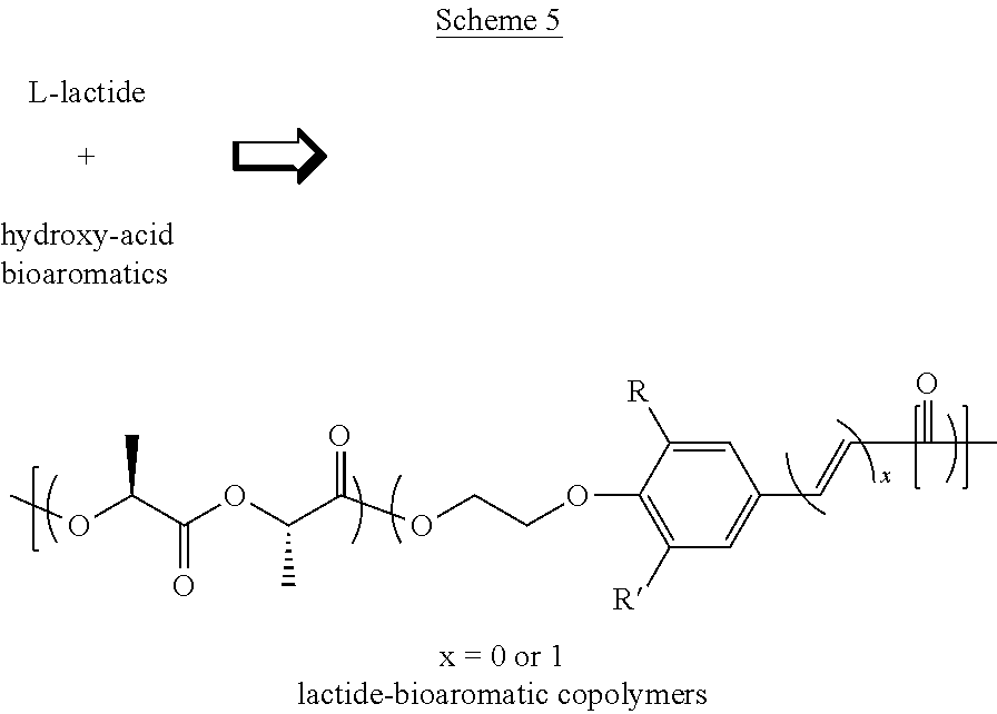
C1=C([R])C(OCCOC(C(OC(=O)C(OC)C)C)=O)=C([R])C=C1C=CC(=O)C
